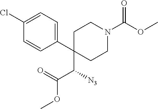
C1(C(C(OC)=O)[N3])(C2=CC=C(Cl)C=C2)CCN(C(OC)=O)CC1
